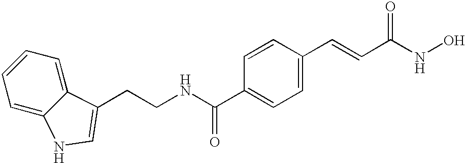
C(C1=CC=C(C=CC(NO)=O)C=C1)(NCCC1=CNC2=CC=CC=C21)=O
